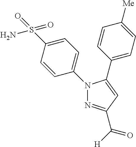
C1=C(N2N=C(C(=O)[H])C=C2C2=CC=C([Me])C=C2)C=CC(S(N)(=O)=O)=C1
